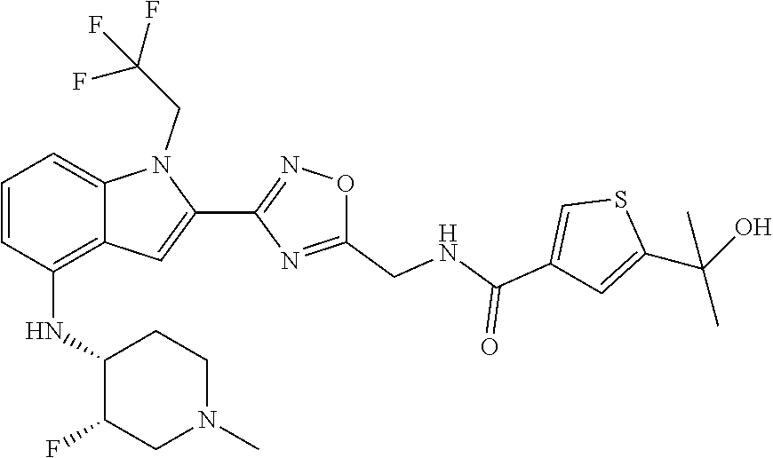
S1C(C(C)(O)C)=CC(C(=O)NCC2=NC(C3=CC4=C(NC5C(F)CN(C)CC5)C=CC=C4N3CC(F)(F)F)=NO2)=C1
